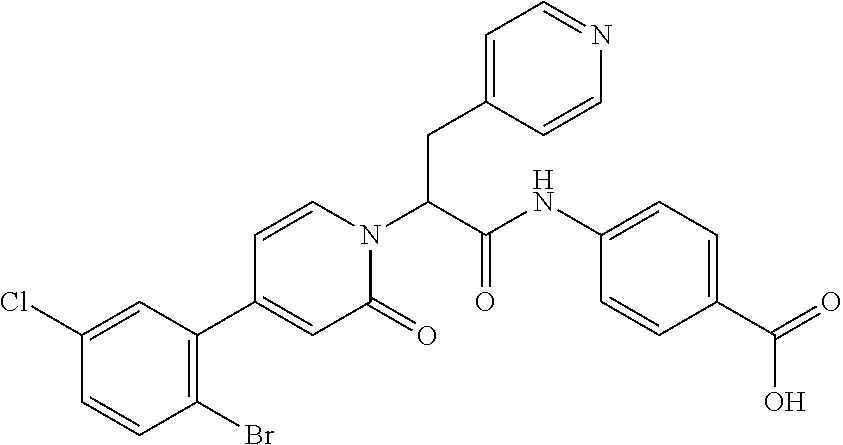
C(C(N1C=CC(C2=C(Br)C=CC(Cl)=C2)=CC1=O)C(NC1=CC=C(C(O)=O)C=C1)=O)C1=CC=NC=C1
